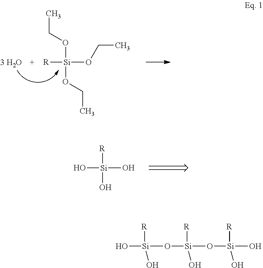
[R][Si](OCC)(OCC)OCC.[3 H2O].O[Si](O)([R])O.O[Si](O[Si](O[Si](O)([R])O)([R])O)([R])O
